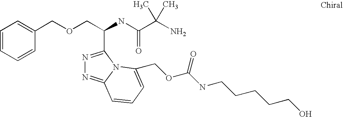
C(NC(C(N)(C)C)=O)(COCC1=CC=CC=C1)C1=NN=C2N1C(COC(NCCCCCO)=O)=CC=C2
